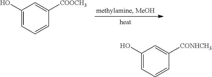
C1(O)=CC=CC([COOCH3])=C1.C1(O)=CC=CC([CONHCH3])=C1
